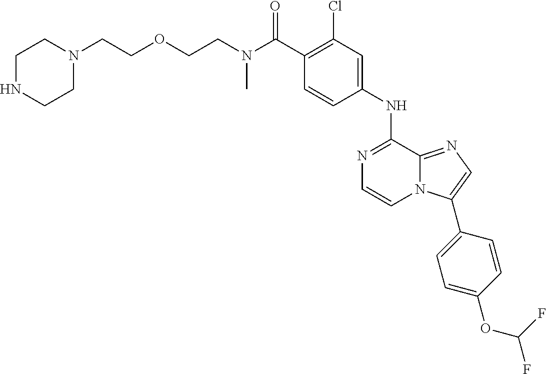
C(C1=C(Cl)C=C(NC2=NC=CN3C2=NC=C3C2=CC=C(OC(F)F)C=C2)C=C1)(=O)N(CCOCCN1CCNCC1)C
